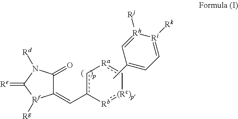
[Rb]1:[(Rc)p]-c[Ra]-cc-1C=C1C(=O)N([Rd])C(=[Re])[Rf]1[Rg].CC1=CC=[Ri]([Rk])[Rh]([Rj])=C1
